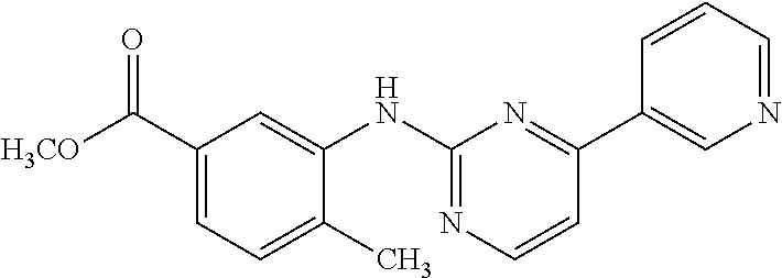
C1(C([H3CO])=O)=CC=C(C)C(NC2=NC=CC(C3=CN=CC=C3)=N2)=C1
